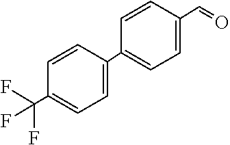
C1=C(C2=CC=C(C=O)C=C2)C=CC(C(F)(F)F)=C1
